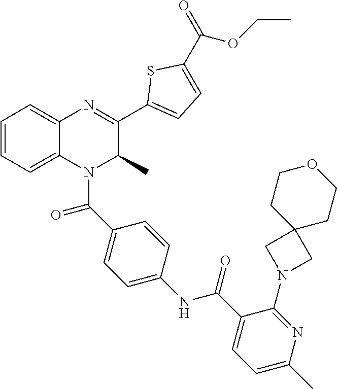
C1=CC=C2C(=C1)N=C(C1=CC=C(C(=O)OCC)S1)C(C)N2C(C1=CC=C(NC(C2=CC=C(C)N=C2N2CC3(C2)CCOCC3)=O)C=C1)=O
